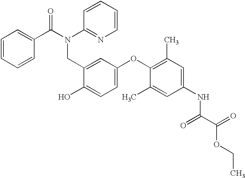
C1(O)=CC=C(OC2=C(C)C=C(NC(C(OCC)=O)=O)C=C2C)C=C1CN(C(C1=CC=CC=C1)=O)C1=NC=CC=C1
